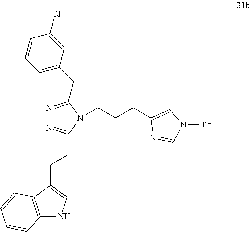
N1=C(CC2=CC=CC(Cl)=C2)N(CCCC2=CN([Trt])C=N2)C(CCC2=CNC3=C2C=CC=C3)=N1
